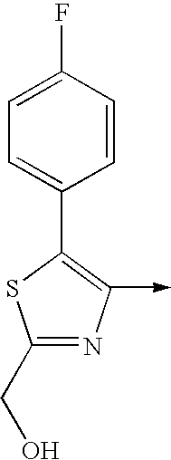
C1(CO)=NC(->C)=C(C2=CC=C(F)C=C2)S1
